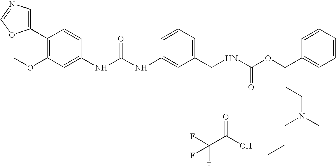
C1(C2=C(OC)C=C(NC(NC3=CC(CNC(OC(C4=CC=CC=C4)CCN(C)CCC)=O)=CC=C3)=O)C=C2)=CN=CO1.FC(C(O)=O)(F)F
